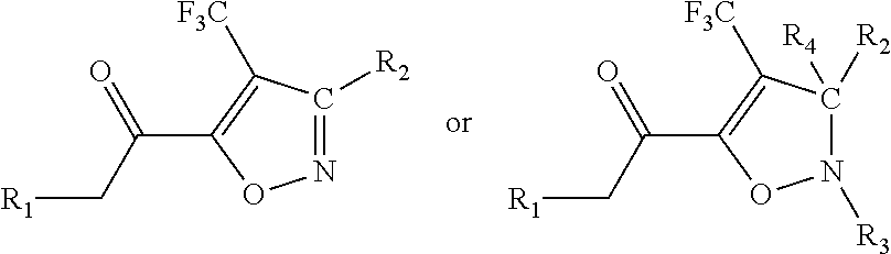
N1=C([R2])C([F3C])=C(C(C[R1])=O)O1.N1([R3])C([R2])([R4])C([F3C])=C(C(C[R1])=O)O1
